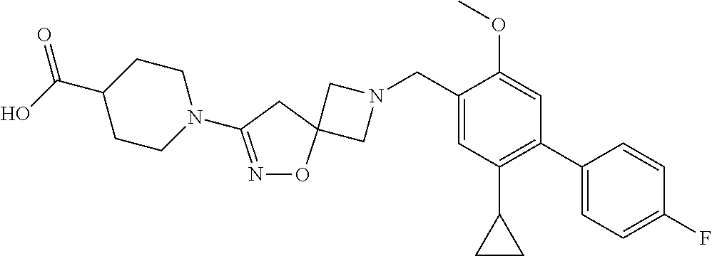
C1N(CC2=CC(C3CC3)=C(C3=CC=C(F)C=C3)C=C2OC)CC12ON=C(N1CCC(C(O)=O)CC1)C2
